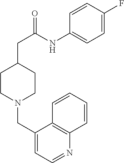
C1CN(CC2=CC=NC3=C2C=CC=C3)CCC1CC(NC1=CC=C(F)C=C1)=O
